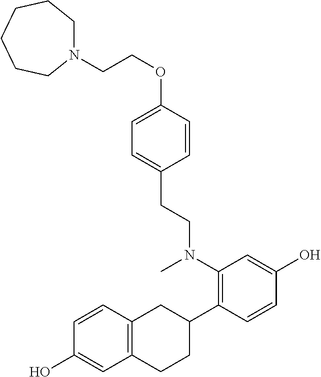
C(C1=CC=C(OCCN2CCCCCC2)C=C1)CN(C1=C(C2CC3=C(CC2)C=C(O)C=C3)C=CC(O)=C1)C
